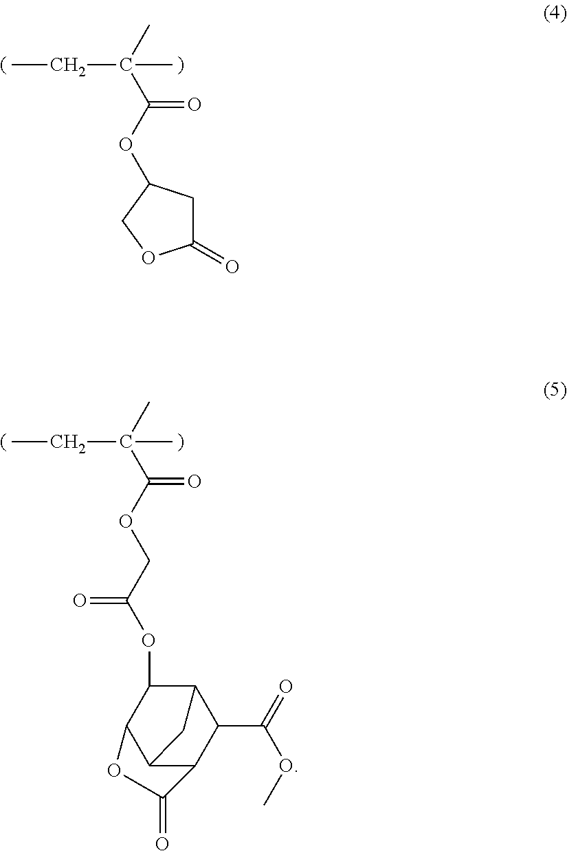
CC(C(OCC(OC1C2C3C(C(C(OC)=O)C1C3)C(=O)O2)=O)=O)(C)CC.CC(C(OC1CC(=O)OC1)=O)(C)CC
